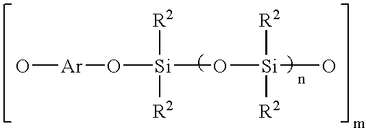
O[Ar]O[Si](O[Si](O)([R2])[R2])([R2])[R2]
